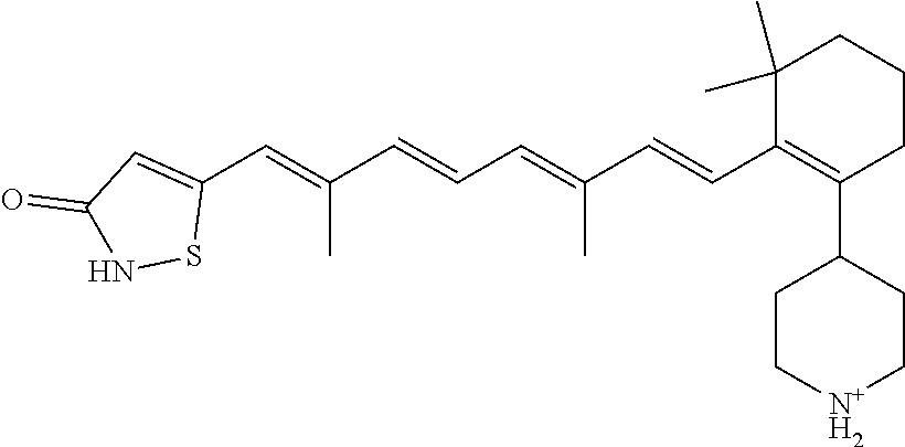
C1C[N+H2]CCC1C1=C(C=CC(=CC=CC(=CC2=CC(=O)NS2)C)C)C(C)(C)CCC1
